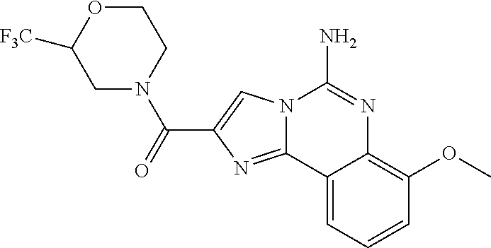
N12C(=NC(C(=O)N3CC([F3C])OCC3)=C1)C1=CC=CC(OC)=C1N=C2N
